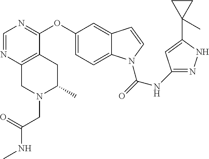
O(C1=CC=C2C(=C1)C=CN2C(NC1=NNC(C2(C)CC2)=C1)=O)C1=NC=NC2=C1CC(C)N(CC(NC)=O)C2
